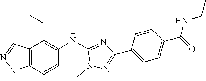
C12=C(C=CC(NC3=NC(C4=CC=C(C(NCC)=O)C=C4)=NN3C)=C1CC)NN=C2
